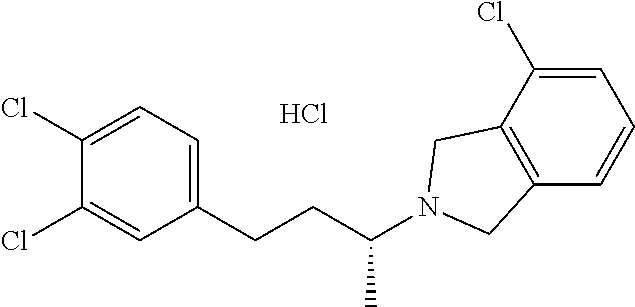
Cl.C1=C(Cl)C(Cl)=CC(CCC(C)N2CC3=C(C=CC=C3Cl)C2)=C1
